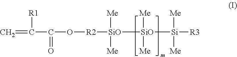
C=C([R1])C(=O)O[R2][SiO]([Me])([Me])[SiO]([Me])([Me])[Si]([Me])([Me])[R3]
